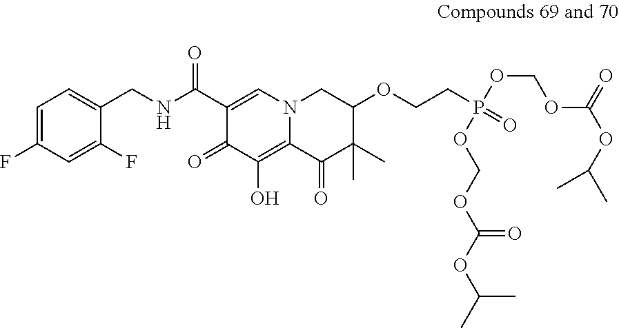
C1=C(F)C=C(F)C(CNC(C2=CN3C(=C(O)C2=O)C(=O)C(C)(C)C(OCCP(=O)(OCOC(OC(C)C)=O)OCOC(OC(C)C)=O)C3)=O)=C1
